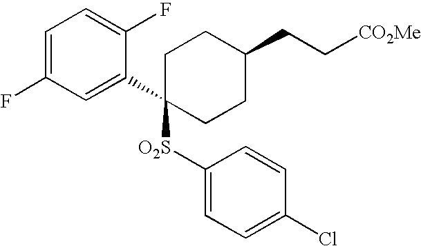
C1=C(F)C=C(C2([O2S]C3=CC=C(Cl)C=C3)CCC(CC[CO2Me])CC2)C(F)=C1
